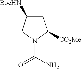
C1C([BocHN])CN(C(N)=O)C1[CO2Me]
